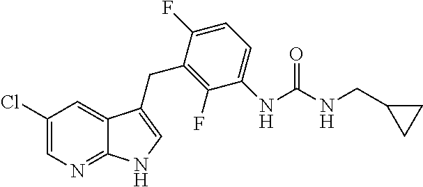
C1(F)=C(CC2=CNC3=NC=C(Cl)C=C32)C(F)=CC=C1NC(NCC1CC1)=O
